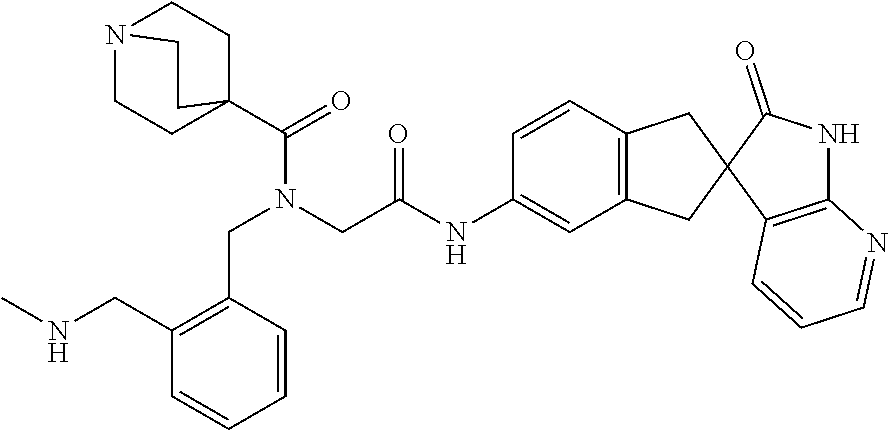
C1=CC(CN(C(C23CCN(CC2)CC3)=O)CC(NC2=CC3=C(C=C2)CC2(C3)C3=C(NC2=O)N=CC=C3)=O)=C(CNC)C=C1
